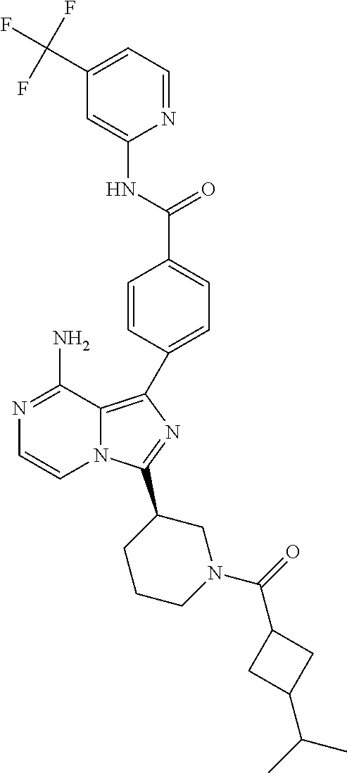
N1=C(N)C2=C(C3=CC=C(C(NC4=CC(C(F)(F)F)=CC=N4)=O)C=C3)N=C(C3CCCN(C(C4CC(C(C)C)C4)=O)C3)N2C=C1
